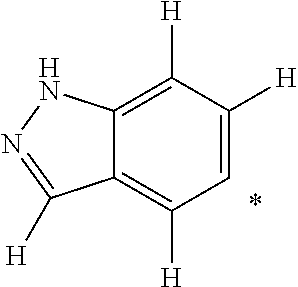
C12=C([H])C([H])=CC([H])=C1C([H])=NN2
